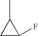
CC1CC1F
